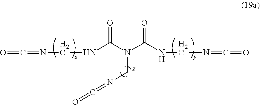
N(C(N(C(NCN=C=O)=O)CN=C=O)=O)CN=C=O
